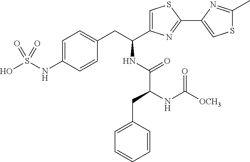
C1=C(NS(O)(=O)=O)C=CC(CC(C2=CSC(C3=CSC(C)=N3)=N2)NC(C(CC2=CC=CC=C2)NC([OCH3])=O)=O)=C1
